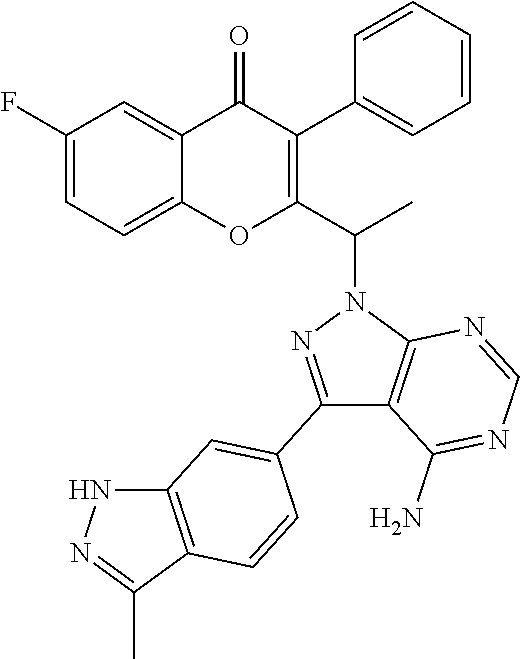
C1=C(F)C=C2C(=C1)OC(C(N1N=C(C3=CC4=C(C(C)=NN4)C=C3)C3=C1N=CN=C3N)C)=C(C1=CC=CC=C1)C2=O
